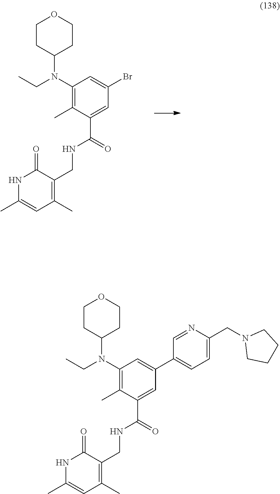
C1CC(N(C2=C(C)C(C(=O)NCC3=C(C)C=C(C)NC3=O)=CC(Br)=C2)CC)CCO1.C1CC(N(C2=C(C)C(C(=O)NCC3=C(C)C=C(C)NC3=O)=CC(C3=CC=C(CN4CCCC4)N=C3)=C2)CC)CCO1
